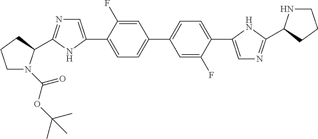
C1=C(F)C(C2=CN=C(C3N(C(OC(C)(C)C)=O)CCC3)N2)=CC=C1C1=CC=C(C2=CN=C(C3NCCC3)N2)C(F)=C1
